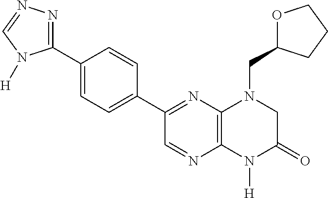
C1(C2=NN=CN2[H])=CC=C(C2=NC3=C(N=C2)N([H])C(=O)CN3CC2OCCC2)C=C1
